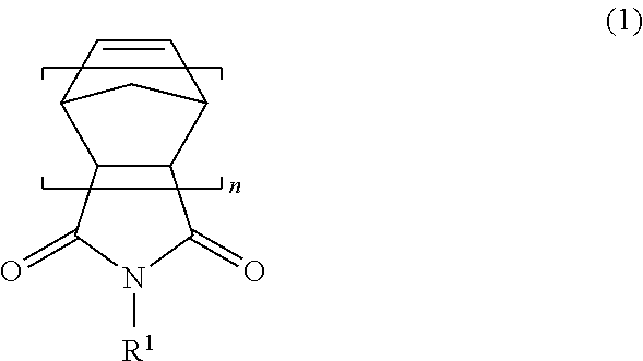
C12C=CC(C3C1C(=O)N([R1])C3=O)C2
